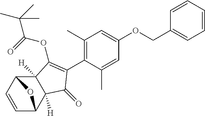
C1=CC2C3([H])C([H])(C1O2)C(=O)C(C1=C(C)C=C(OCC2=CC=CC=C2)C=C1C)=C3OC(=O)C(C)(C)C
